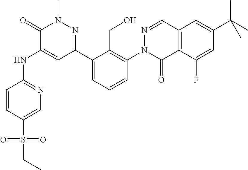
C1=C(S(=O)(CC)=O)C=CC(NC2=CC(C3=CC=CC(N4C(=O)C5=C(C=N4)C=C(C(C)(C)C)C=C5F)=C3CO)=NN(C)C2=O)=N1
